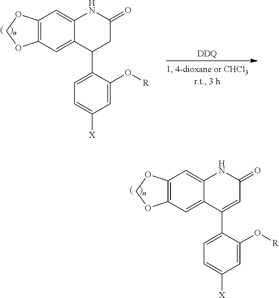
C12=CC3=C(C=C1C(C1=CC=C([X])C=C1O[R])=CC(=O)N2)OCO3.C12=CC3=C(C=C1C(C1=CC=C([X])C=C1O[R])CC(=O)N2)OCO3.[DDQ]
